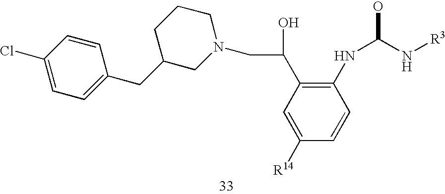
C1(Cl)=CC=C(CC2CCCN(CC(C3=C(NC(O)N[R3])C=CC([R14])=C3)O)C2)C=C1
